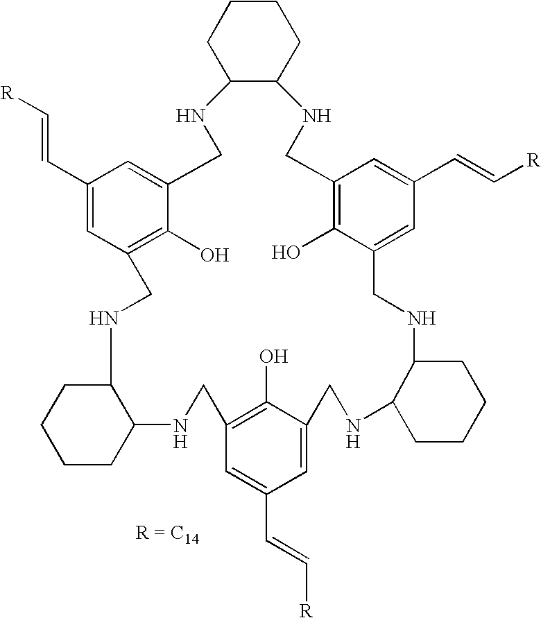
C12CCCCC1NCC1=C(O)C(=CC(C=C[R])=C1)CNC1CCCCC1NCC1=CC(C=C[R])=CC(=C1O)CNC1C(NCC3=CC(C=C[R])=CC(=C3O)CN2)CCCC1
